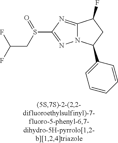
C12=NC(S(CC(F)F)=O)=NN1C(C1=CC=CC=C1)CC2F
